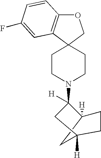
O1C2=C(C3(C1)CCN(C1([H])C4([H])CCC([H])(C4)C1)CC3)C=C(F)C=C2
